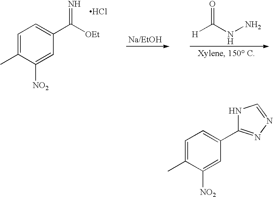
C1=C(C)C([NO2])=CC(C([OEt])=N)=C1.Cl.[H]C(NN)=O.C1=C(C)C([NO2])=CC(C2=NN=CN2)=C1
